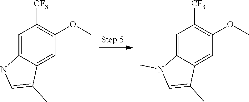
C1=C2C(=CC(OC)=C1[CF3])C(C)=CN2C.C1=C2C(=CC(OC)=C1[CF3])C(C)=CN2
